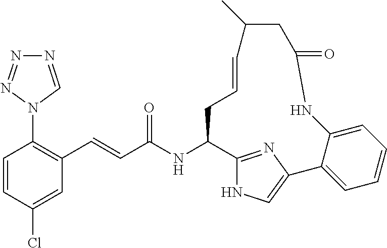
C1=CC(Cl)=CC(C=CC(NC2C3=NC(=CN3)C3=CC=CC=C3NC(=O)CC(C)C=CC2)=O)=C1N1C=NN=N1
